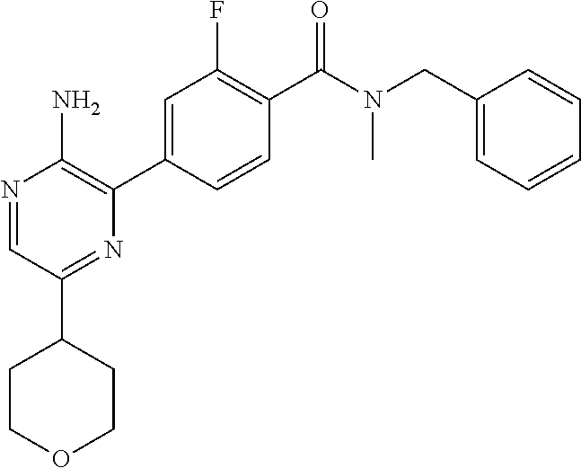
N1=CC(C2CCOCC2)=NC(C2=CC(F)=C(C(N(CC3=CC=CC=C3)C)=O)C=C2)=C1N
